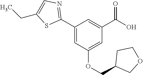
C1(C2=NC=C(CC)S2)=CC(OCC2COCC2)=CC(C(O)=O)=C1
